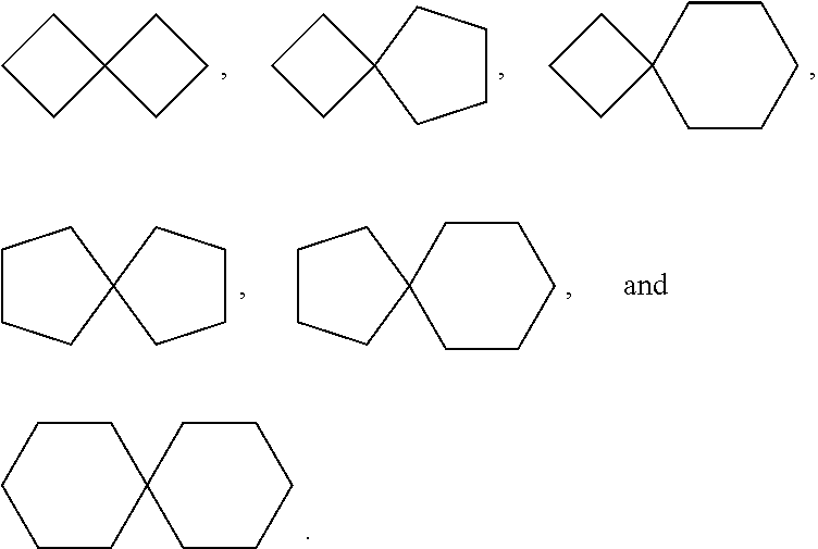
C1CCCCC12CCCCC2.C1CCC12CCC2.C1CCC12CCCC2.C1CC2(CCC1)CCC2.C1CCC2(C1)CCCC2.C1CCC2(C1)CCCCC2
